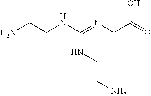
NCCNC(=NCC(O)=O)NCCN
